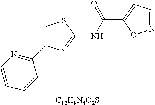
C1=CC=CC(C2=CSC(NC(C3=CC=NO3)=O)=N2)=N1.[C12H8N4O2S]
